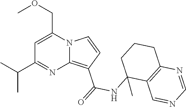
C1=C(COC)N2C(=C(C(=O)NC3(C)C4=C(CCC3)N=CN=C4)C=C2)N=C1C(C)C
